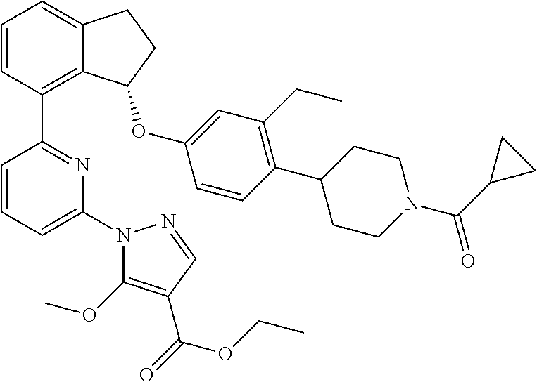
C1=CC(C2=NC(N3C(OC)=C(C(OCC)=O)C=N3)=CC=C2)=C2C(=C1)CCC2OC1=CC(CC)=C(C2CCN(C(=O)C3CC3)CC2)C=C1
